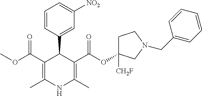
C1(C(OC)=O)=C(C)NC(C)=C(C(OC2([CH2F])CCN(CC3=CC=CC=C3)C2)=O)C1C1=CC([NO2])=CC=C1
